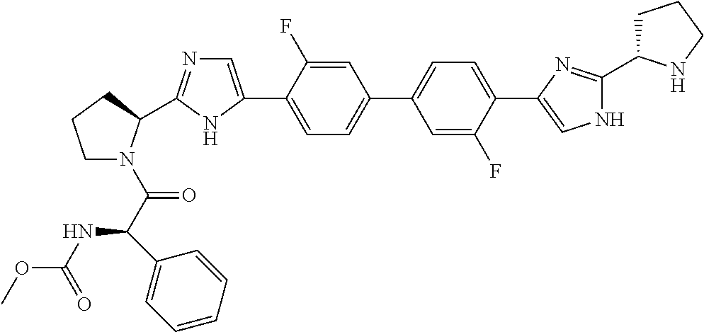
C1=C(F)C(C2=CN=C(C3N(C(=O)C(NC(=O)OC)C4=CC=CC=C4)CCC3)N2)=CC=C1C1=CC=C(C2=CNC(C3CCCN3)=N2)C(F)=C1
